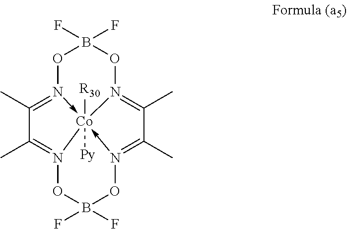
C1(C)=N2->[Co]34([Py])([R30])-N(=C(C)C(C)=N3OB(F)(F)O2)OB(F)(F)ON4=C1C
